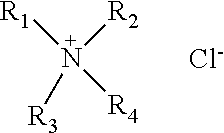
N([R3])([R1])([R4])[R2].[Cl-]
